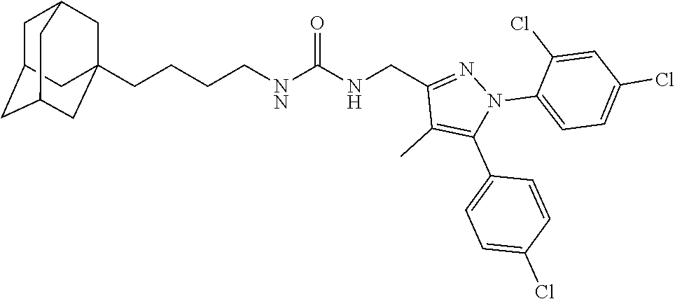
C(CCC[NN]C(NCC1=NN(C2=CC=C(Cl)C=C2Cl)C(C2=CC=C(Cl)C=C2)=C1C)=O)C12CC3CC(CC(C1)C3)C2
